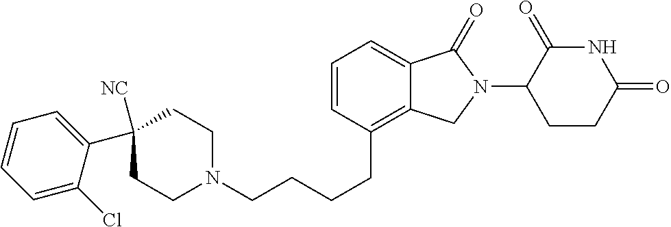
C(CCCC1=C2C(=CC=C1)C(=O)N(C1C(=O)NC(=O)CC1)C2)N1CCC(C2=CC=CC=C2Cl)([NC])CC1
